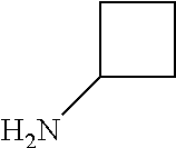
C1CC(N)C1
